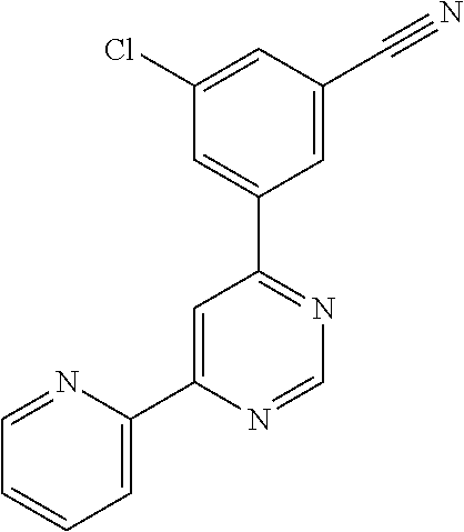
C1=NC(C2=CC(C3=CC(Cl)=CC(C#N)=C3)=NC=N2)=CC=C1
